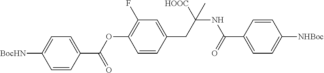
C1=CC(C(OC2=C(F)C=C(CC(NC(=O)C3=CC=C([NHBoc])C=C3)([HOOC])C)C=C2)=O)=CC=C1[BocHN]
